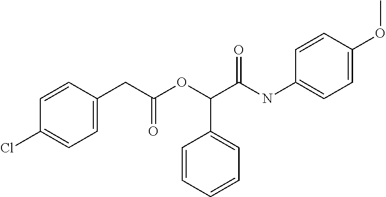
N(C(C(OC(CC1=CC=C(Cl)C=C1)=O)C1=CC=CC=C1)=O)C1=CC=C(OC)C=C1
